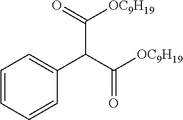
C1=CC=CC(C(C(=O)[OC9H19])C(=O)[OC9H19])=C1
